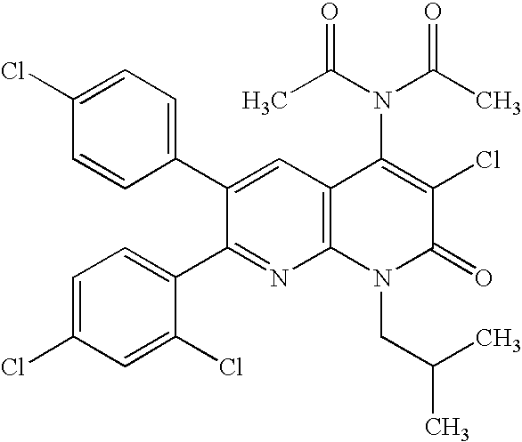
C1=CC(C2=CC3=C(N=C2C2=CC=C(Cl)C=C2Cl)N(CC(C)C)C(=O)C(Cl)=C3N(C(C)=O)C(C)=O)=CC=C1Cl
